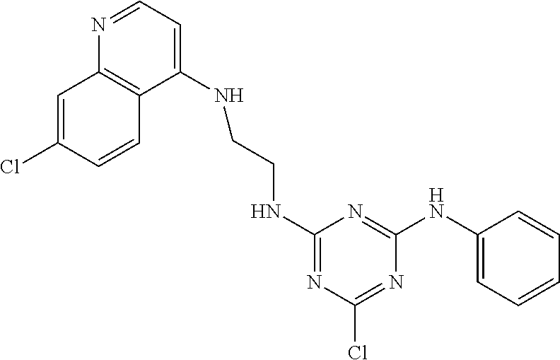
C1(NCCNC2=CC=NC3=C2C=CC(Cl)=C3)=NC(Cl)=NC(NC2=CC=CC=C2)=N1
